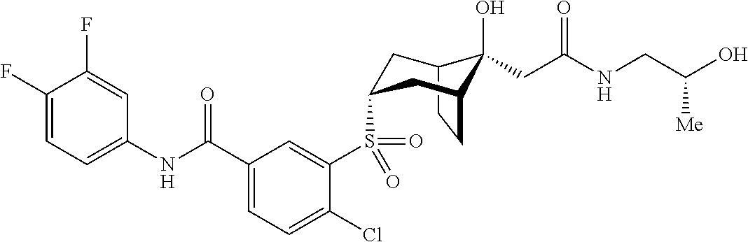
C1(F)=CC=C(NC(C2=CC=C(Cl)C(S(=O)(=O)C3CC4C(O)(CC(NCC(O)[Me])=O)C(CC4)C3)=C2)=O)C=C1F
